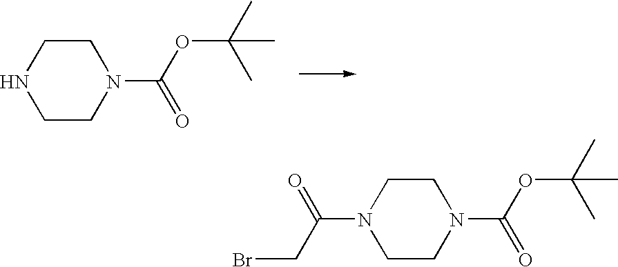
C1CNCCN1C(OC(C)(C)C)=O.C1CN(C(CBr)=O)CCN1C(OC(C)(C)C)=O
